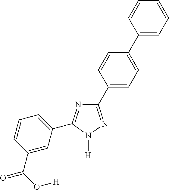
C1(C2=CC=C(C3=CC=CC=C3)C=C2)=NN([H])C(C2=CC=CC(C(O[H])=O)=C2)=N1
